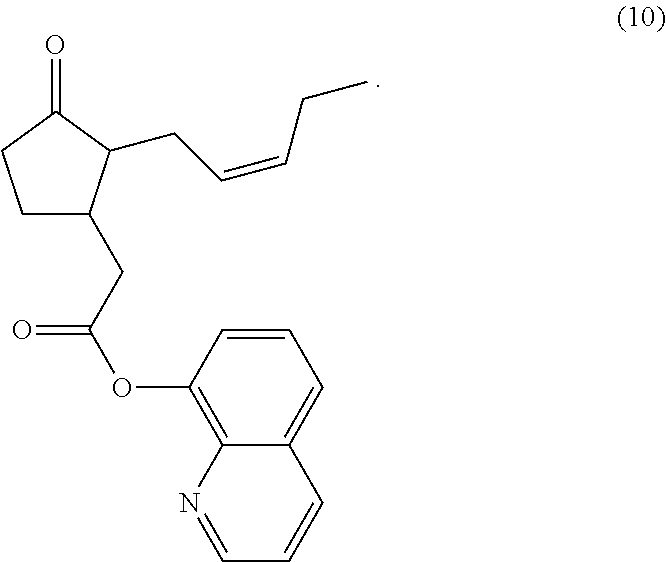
C1C(CC(OC2=C3C(=CC=C2)C=CC=N3)=O)C(CC=CCC)C(=O)C1
